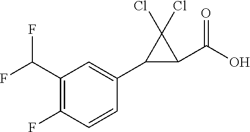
C1(C(O)=O)C(Cl)(Cl)C1C1=CC(C(F)F)=C(F)C=C1
